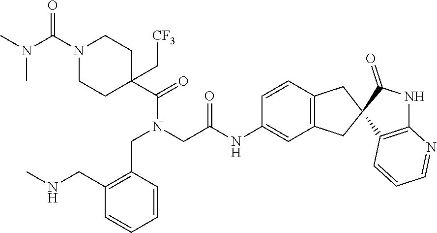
C1N(C(N(C)C)=O)CCC(C[CF3])(C(=O)N(CC(NC2=CC3=C(C=C2)CC2(C3)C(=O)NC3=C2C=CC=N3)=O)CC2=C(CNC)C=CC=C2)C1
